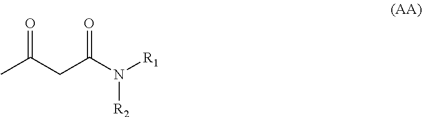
CC(CC(N([R1])[R2])=O)=O
